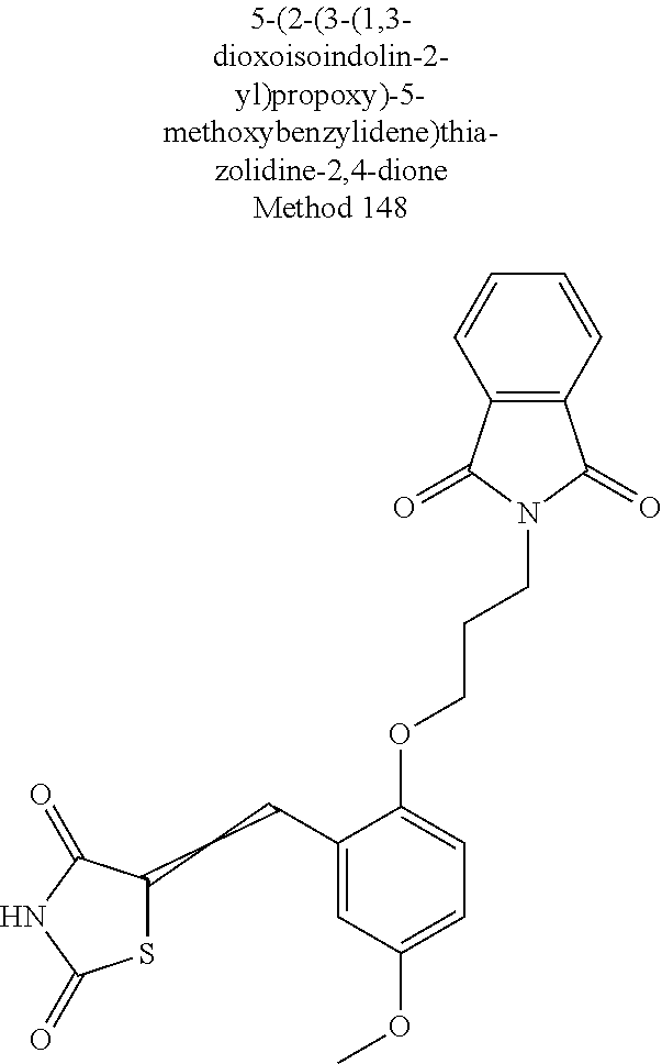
S1C(CCC2=CC(OC)=CC=C2OCCCN2C(=O)C3=C(C2=O)C=CC=C3)C(=O)NC1=O
